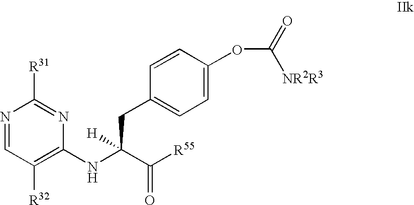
C1(NC(C([R55])=O)(CC2=CC=C(OC(=O)[NR2R3])C=C2)[H])=C([R32])C=NC([R31])=N1
